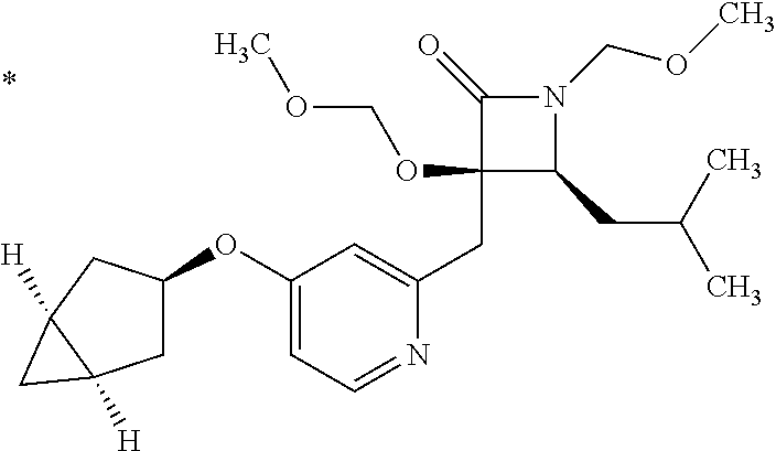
C1(CC2=CC(OC3CC4([H])C([H])(C3)C4)=CC=N2)(OCOC)C(CC(C)C)N(COC)C1=O
